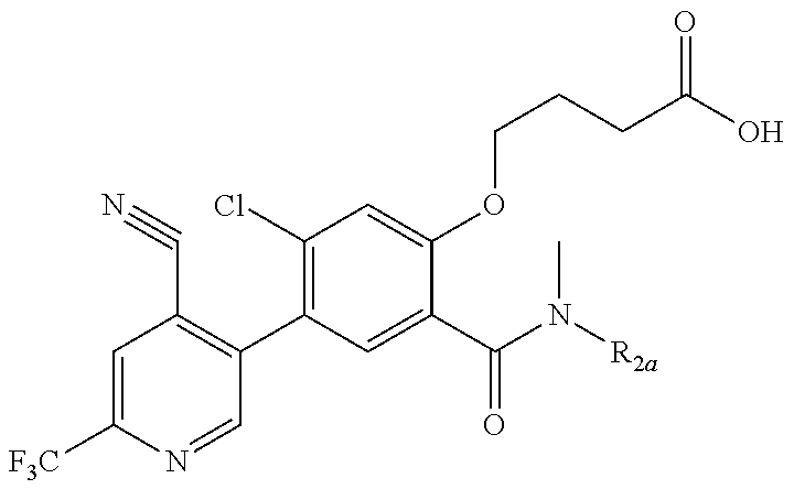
N1=CC(C2=C(Cl)C=C(OCCCC(=O)O)C(C(N(C)[R2a])=O)=C2)=C(C#N)C=C1[F3C]
